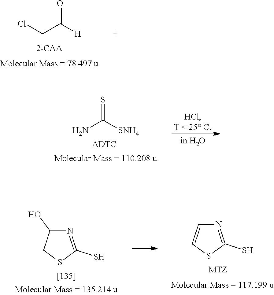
N1=C(S)SCC1O.N1=C(S)SC=C1.O=C([H])CCl.S=C([SNH4])N.[ADTC]
